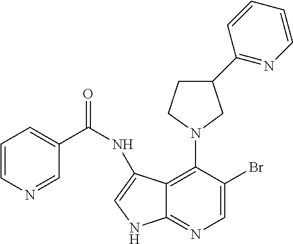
C12=C(N3CC(C4=NC=CC=C4)CC3)C(Br)=CN=C1NC=C2NC(=O)C1=CC=CN=C1
